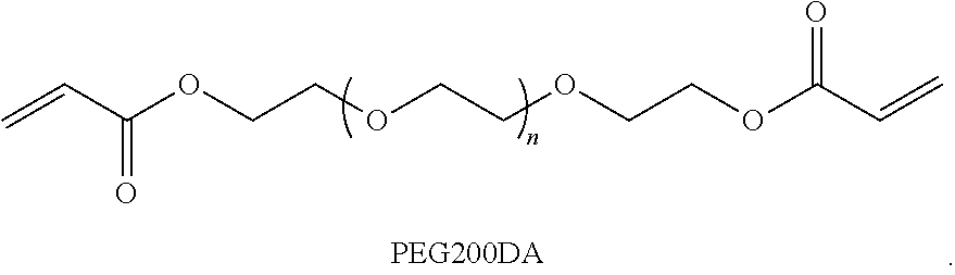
C=CC(OCCOCCOCCOC(C=C)=O)=O
